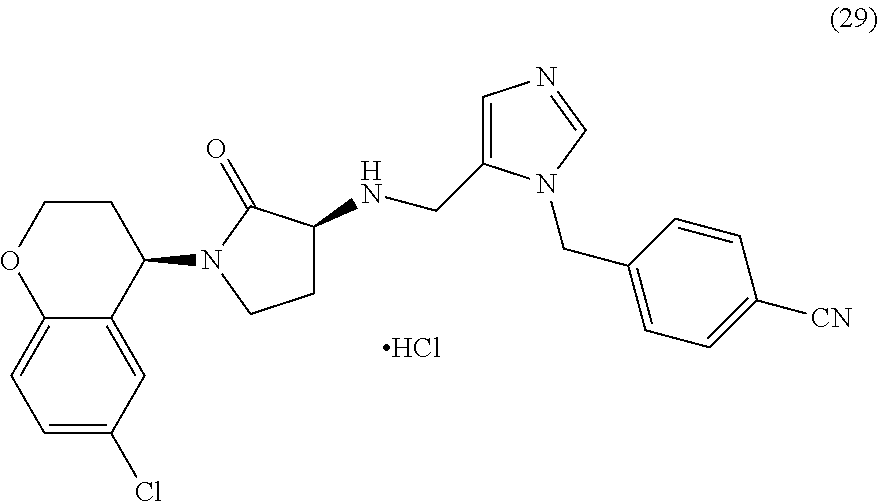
O1C2=CC=C(Cl)C=C2C(N2CCC(NCC3=CN=CN3CC3=CC=C([CN])C=C3)C2=O)CC1.Cl
